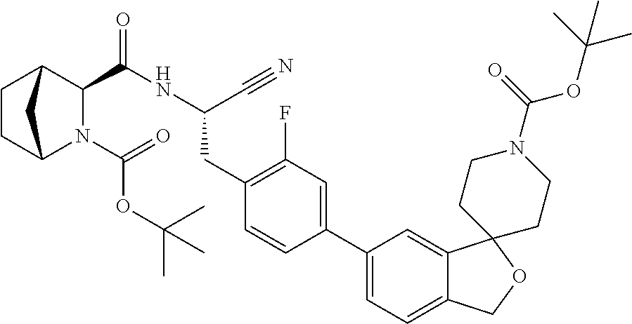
C1CC2N(C(OC(C)(C)C)=O)C(C(NC(C#N)CC3=C(F)C=C(C4=CC=C5C(=C4)C4(OC5)CCN(C(OC(C)(C)C)=O)CC4)C=C3)=O)C1C2
